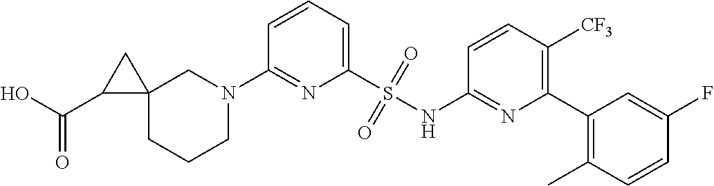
C1=CC=C(S(NC2=NC(C3=C(C)C=CC(F)=C3)=C([CF3])C=C2)(=O)=O)N=C1N1CC2(CCC1)CC2C(O)=O
